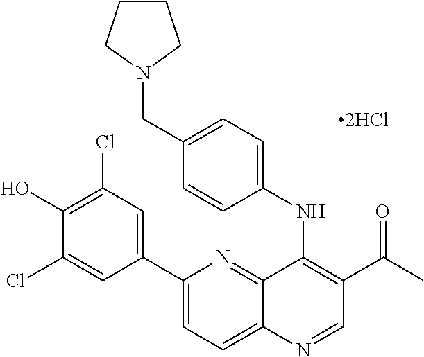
C12=NC(C3=CC(Cl)=C(O)C(Cl)=C3)=CC=C1N=CC(C(C)=O)=C2NC1=CC=C(CN2CCCC2)C=C1
